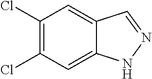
C1(Cl)=C(Cl)C=C2C(=C1)C=N[N H]2
